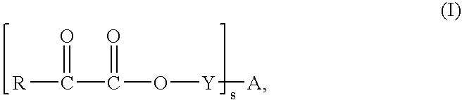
[R]C(C(O[Y][A])=O)=O
